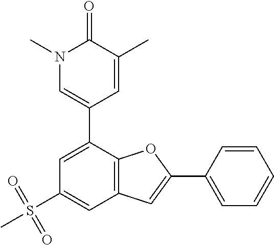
C1(C2=CN(C)C(=O)C(C)=C2)=CC(S(C)(=O)=O)=CC2=C1OC(C1=CC=CC=C1)=C2
